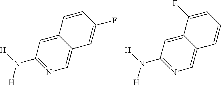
N(C1=NC=C2C(=C1)C=CC(F)=C2)([H])[H].N(C1=NC=C2C(=C1)C(F)=CC=C2)([H])[H]
